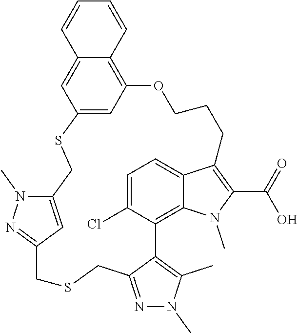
C12=CC(=NN1C)CSCC1=NN(C)C(C)=C1C1=C3C(=CC=C1Cl)C(=C(C(=O)O)N3C)CCCOC1=C3C(=CC(=C1)SC2)C=CC=C3
